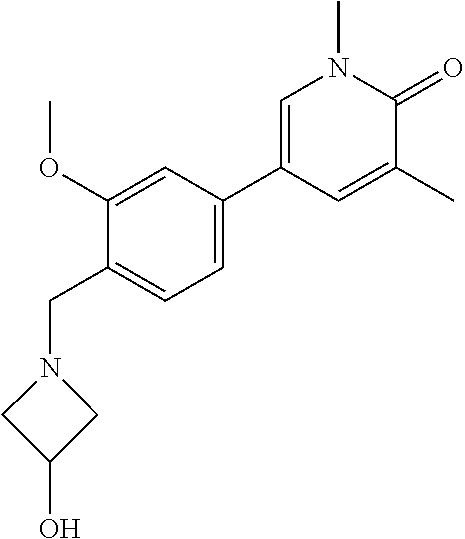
C(C1=CC=C(C2=CN(C)C(=O)C(C)=C2)C=C1OC)N1CC(O)C1
